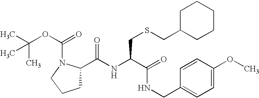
N(C(C(NCC1=CC=C(OC)C=C1)=O)CSCC1CCCCC1)C(C1CCCN1C(=O)OC(C)(C)C)=O
